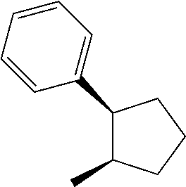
C1(C2=CC=CC=C2)C(C)CCC1
